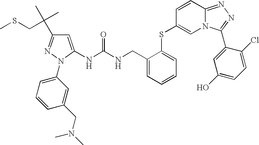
C1(N2N=C(C(C)(CSC)C)C=C2NC(NCC2=CC=CC=C2SC2=CN3C(=NN=C3C3=CC(O)=CC=C3Cl)C=C2)=O)=CC=CC(CN(C)C)=C1
